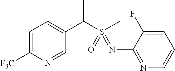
C1=C([F3C])N=CC(C(S(C)(=O)=NC2=NC=CC=C2F)C)=C1
